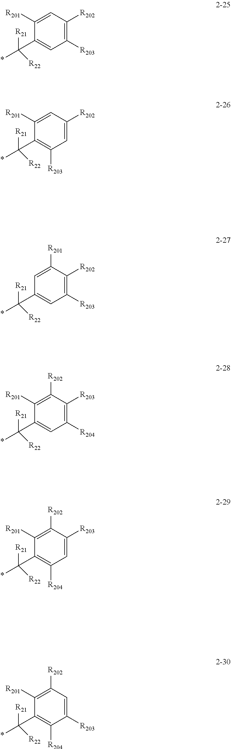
C1([R201])=CC([R202])=C([R203])C=C1C([R21])([R22])*.C1([R201])=CC([R202])=CC([R203])=C1C([R21])([R22])*.C1=C([R201])C([R202])=C([R203])C=C1C([R21])([R22])*.C1([R201])=C([R202])C([R203])=C([R204])C=C1C([R21])([R22])*.C1([R201])=C([R202])C([R203])=CC([R204])=C1C([R21])([R22])*.C1([R201])=C([R202])C=C([R203])C([R204])=C1C([R21])([R22])*
